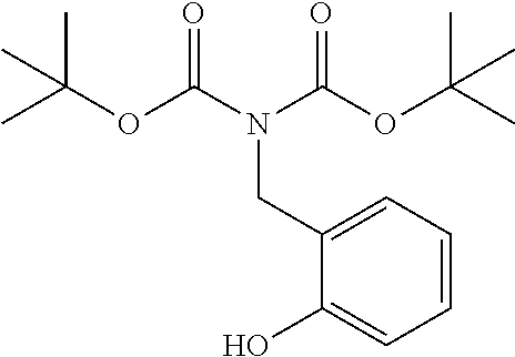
C1(CN(C(OC(C)(C)C)=O)C(OC(C)(C)C)=O)=CC=CC=C1O
